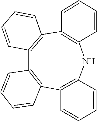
C12=C(NC3=C(C4=C(C5=C1C=CC=C5)C=CC=C4)C=CC=C3)C=CC=C2
